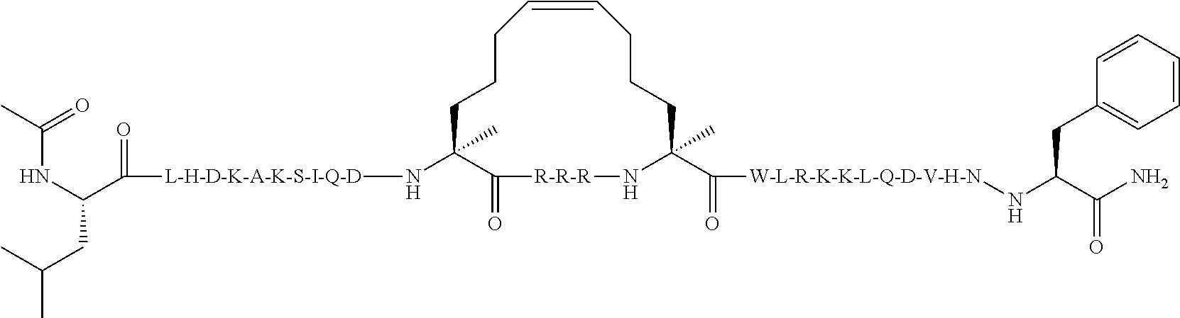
C1CCC=CCCCC(C(=O)[W-L-R-K-K-L-Q-D-V-H-N]NC(C(N)=O)CC2=CC=CC=C2)(C)N[R-R-R]C(=O)C1(C)N[L-H-D-K-A-K-S-I-Q-D]C(=O)C(NC(C)=O)CC(C)C
